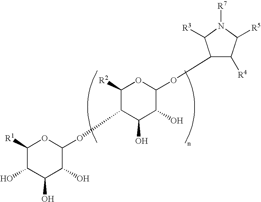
C1([R2])C(OC2OC([R1])C(O)C(O)C2O)C(O)C(O)C(OC2C([R4])C([R5])N([R7])C2[R3])O1
